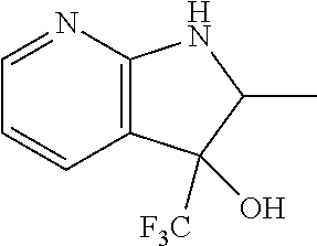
C12=C(N=CC=C1)NC(C)C2([F3C])O
